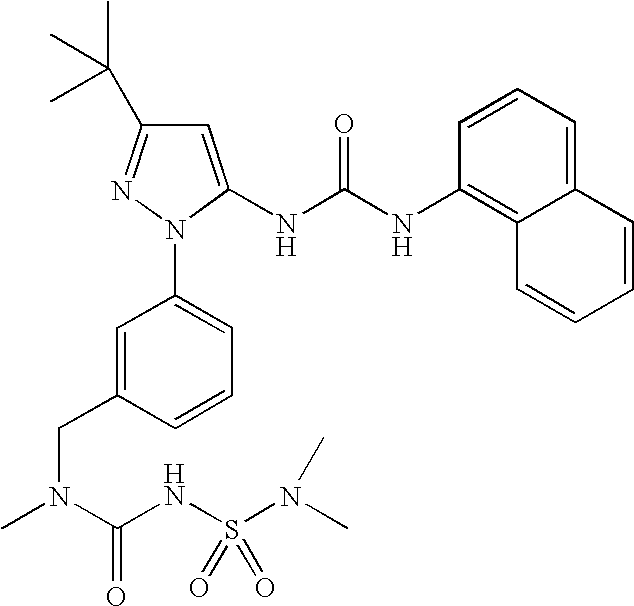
C1(C(C)(C)C)=NN(C2=CC=CC(CN(C)C(NS(N(C)C)(=O)=O)=O)=C2)C(NC(NC2=C3C(=CC=C2)C=CC=C3)=O)=C1
